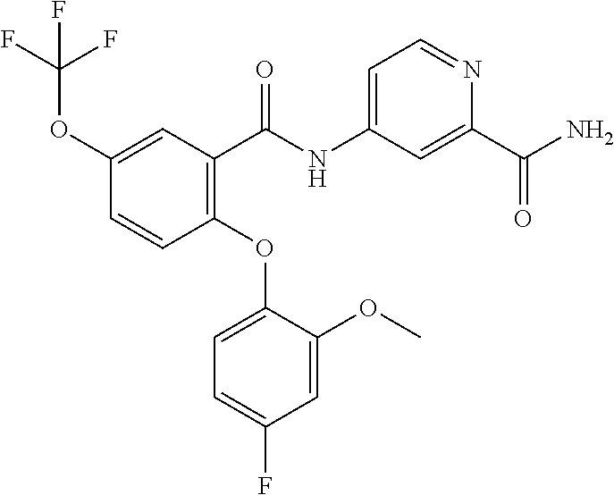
C1(OC(F)(F)F)=CC(C(NC2=CC=NC(C(N)=O)=C2)=O)=C(OC2=CC=C(F)C=C2OC)C=C1
